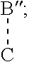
CB
